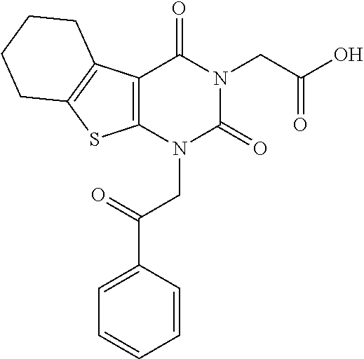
C12=C(N(CC(C3=CC=CC=C3)=O)C(=O)N(CC(O)=O)C1=O)SC1=C2CCCC1
